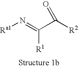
[Ra1]N=C(C([R2])=O)[R1]
